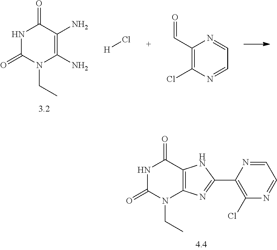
N1C(=O)N(CC)C(N)=C(N)C1=O.C1(Cl)=C(C=O)N=CC=N1.[H]Cl.N1C(=O)N(CC)C2=C(C1=O)NC(C1=C(Cl)N=CC=N1)=N2
